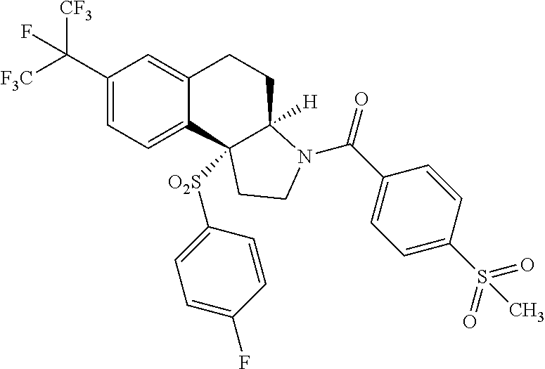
C(C1=CC=C2C(=C1)CCC1([H])C2([O2S]C2=CC=C(F)C=C2)CCN1C(=O)C1=CC=C(S(=O)(=O)C)C=C1)([F3C])([CF3])F
